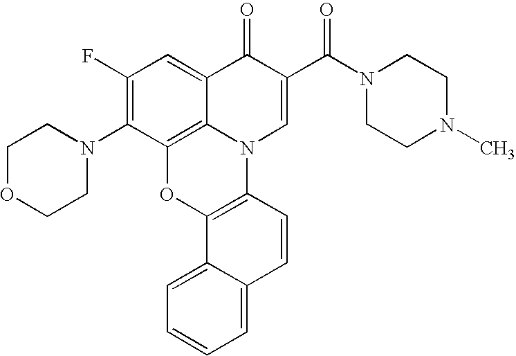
C12=C3C(=CC(F)=C1N1CCOCC1)C(=O)C(C(=O)N1CCN(C)CC1)=CN3C1=C(O2)C2=CC=CC=C2C=C1
